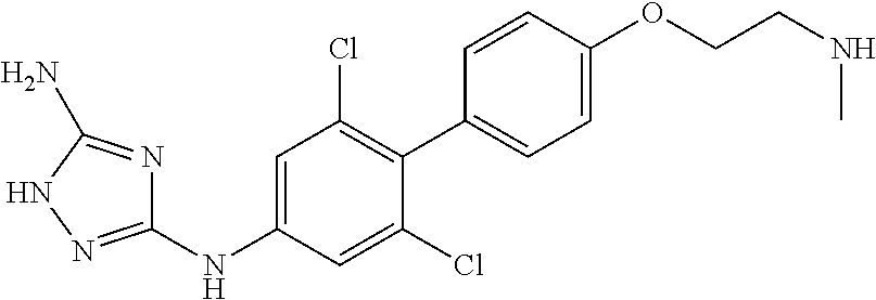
C1(NC2=CC(Cl)=C(C3=CC=C(OCCNC)C=C3)C(Cl)=C2)=NNC(N)=N1
